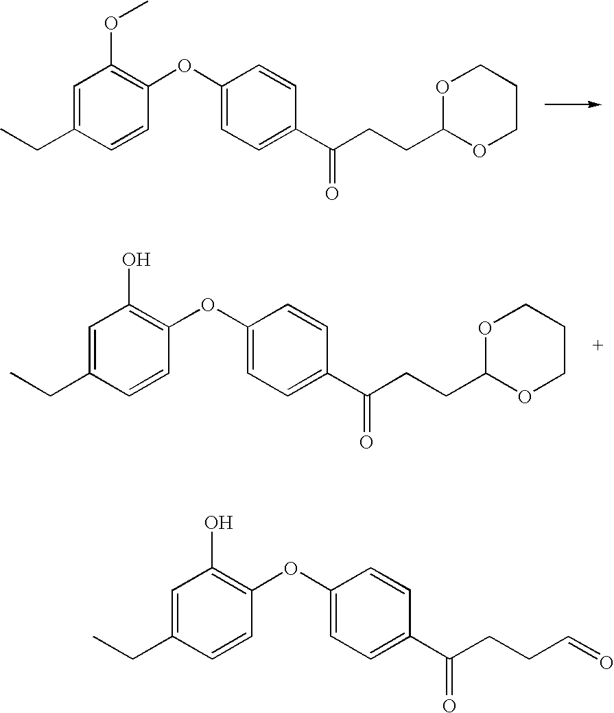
O1C(CCC(C2=CC=C(OC3=C(OC)C=C(CC)C=C3)C=C2)=O)OCCC1.O1C(CCC(C2=CC=C(OC3=C(O)C=C(CC)C=C3)C=C2)=O)OCCC1.C(CCC(C1=CC=C(OC2=C(O)C=C(CC)C=C2)C=C1)=O)=O
